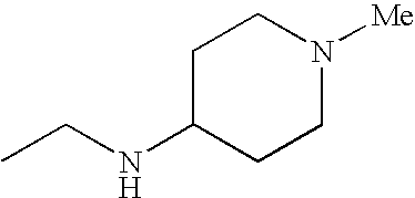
C1C(NCC)CCN([Me])C1
